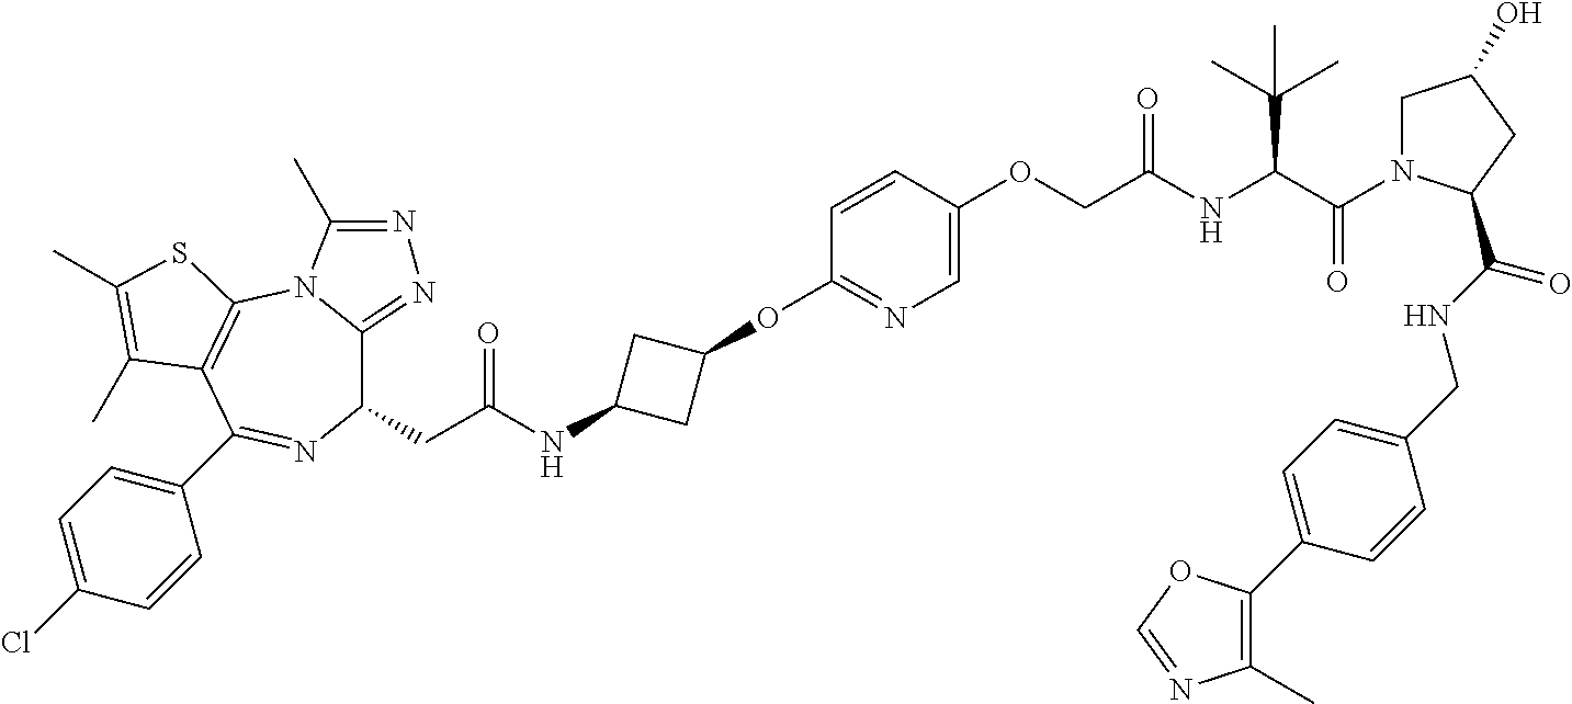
C1(CC(NC2CC(OC3=NC=C(OCC(NC(C(=O)N4CC(O)CC4C(NCC4=CC=C(C5=C(C)N=CO5)C=C4)=O)C(C)(C)C)=O)C=C3)C2)=O)C2=NN=C(C)N2C2=C(C(C3=CC=C(Cl)C=C3)=N1)C(C)=C(C)S2
